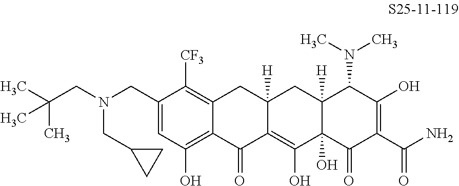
C1=C(CN(CC(C)(C)C)CC2CC2)C([CF3])=C2C(=C1O)C(=O)C1=C(O)C3(O)C([H])(CC1([H])C2)C(N(C)C)C(O)=C(C(N)=O)C3=O
